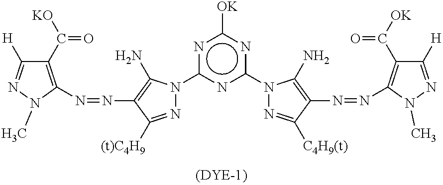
C1(C([KO])=O)=C(N=NC2=C(N)N(c3nc(N4N=C([C4H9(t)])C(N=NC5=C(C([OK])=O)C([H])=NN5C)=C4N)nc([OK])n3)N=C2[(t)C4H9])N(C)N=C1[H]
